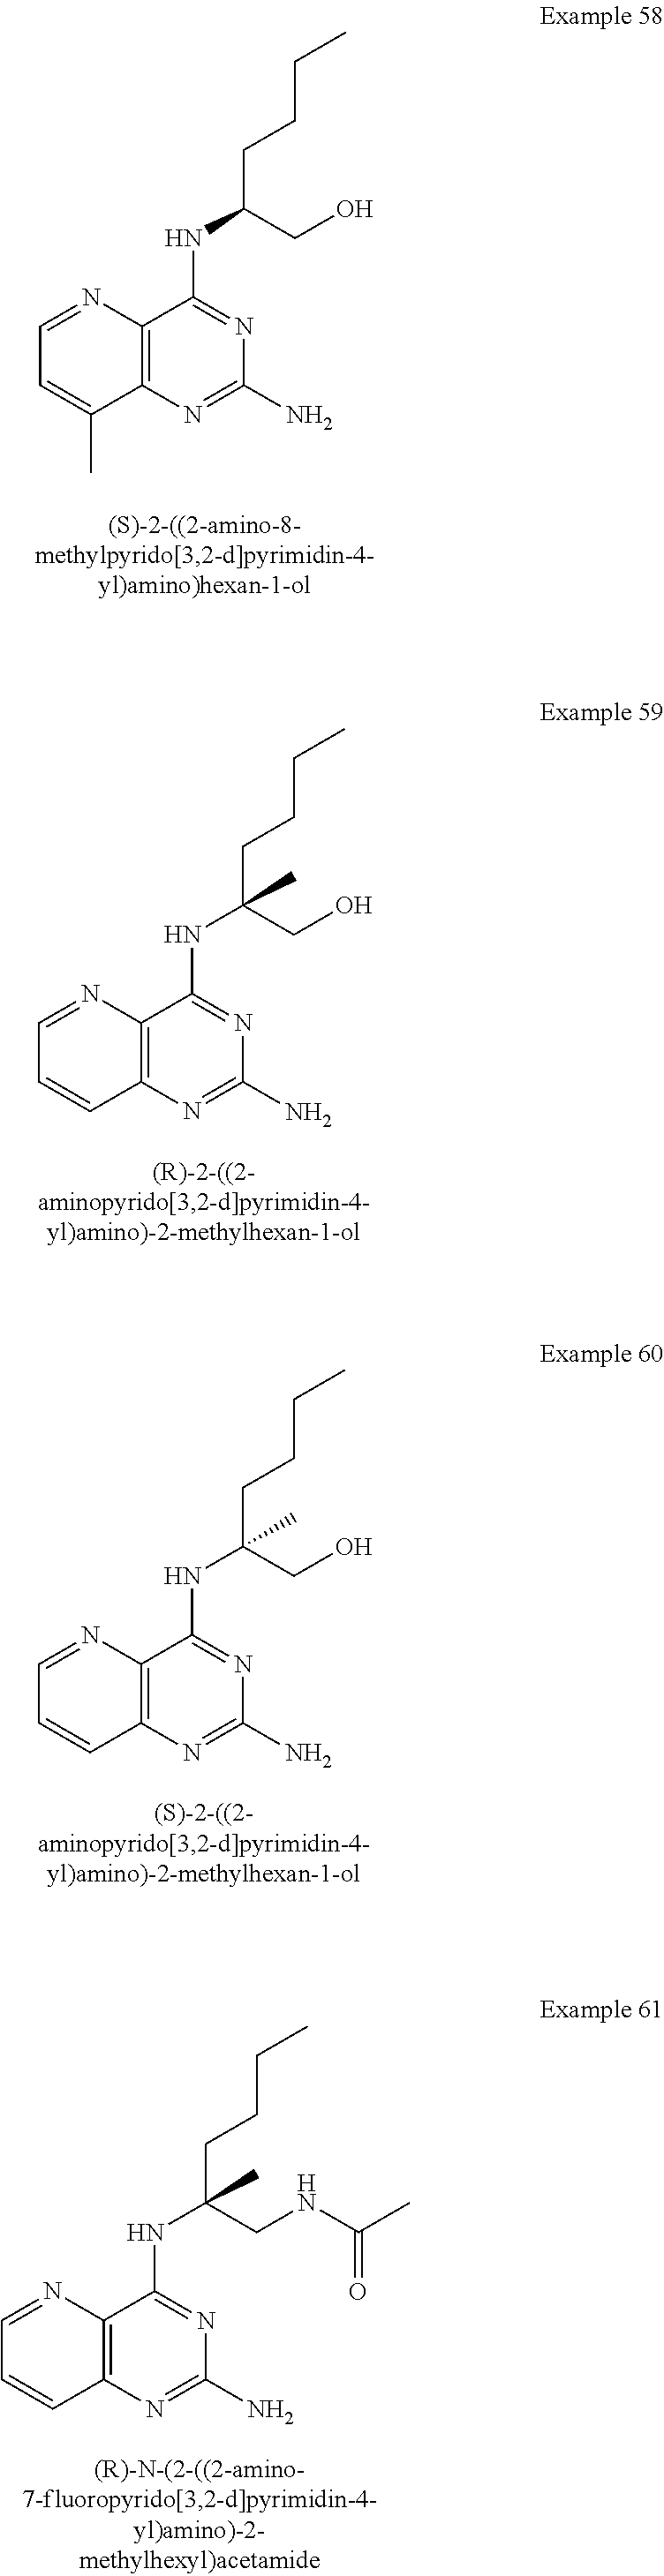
C12=C(N=CC=C1C)C(NC(CCCC)CO)=NC(N)=N2.C12=C(N=CC=C1)C(NC(CCCC)(CO)C)=NC(N)=N2.C12=C(N=CC=C1)C(NC(CCCC)(CO)C)=NC(N)=N2.C12=C(N=CC=C1)C(NC(CCCC)(CNC(C)=O)C)=NC(N)=N2
